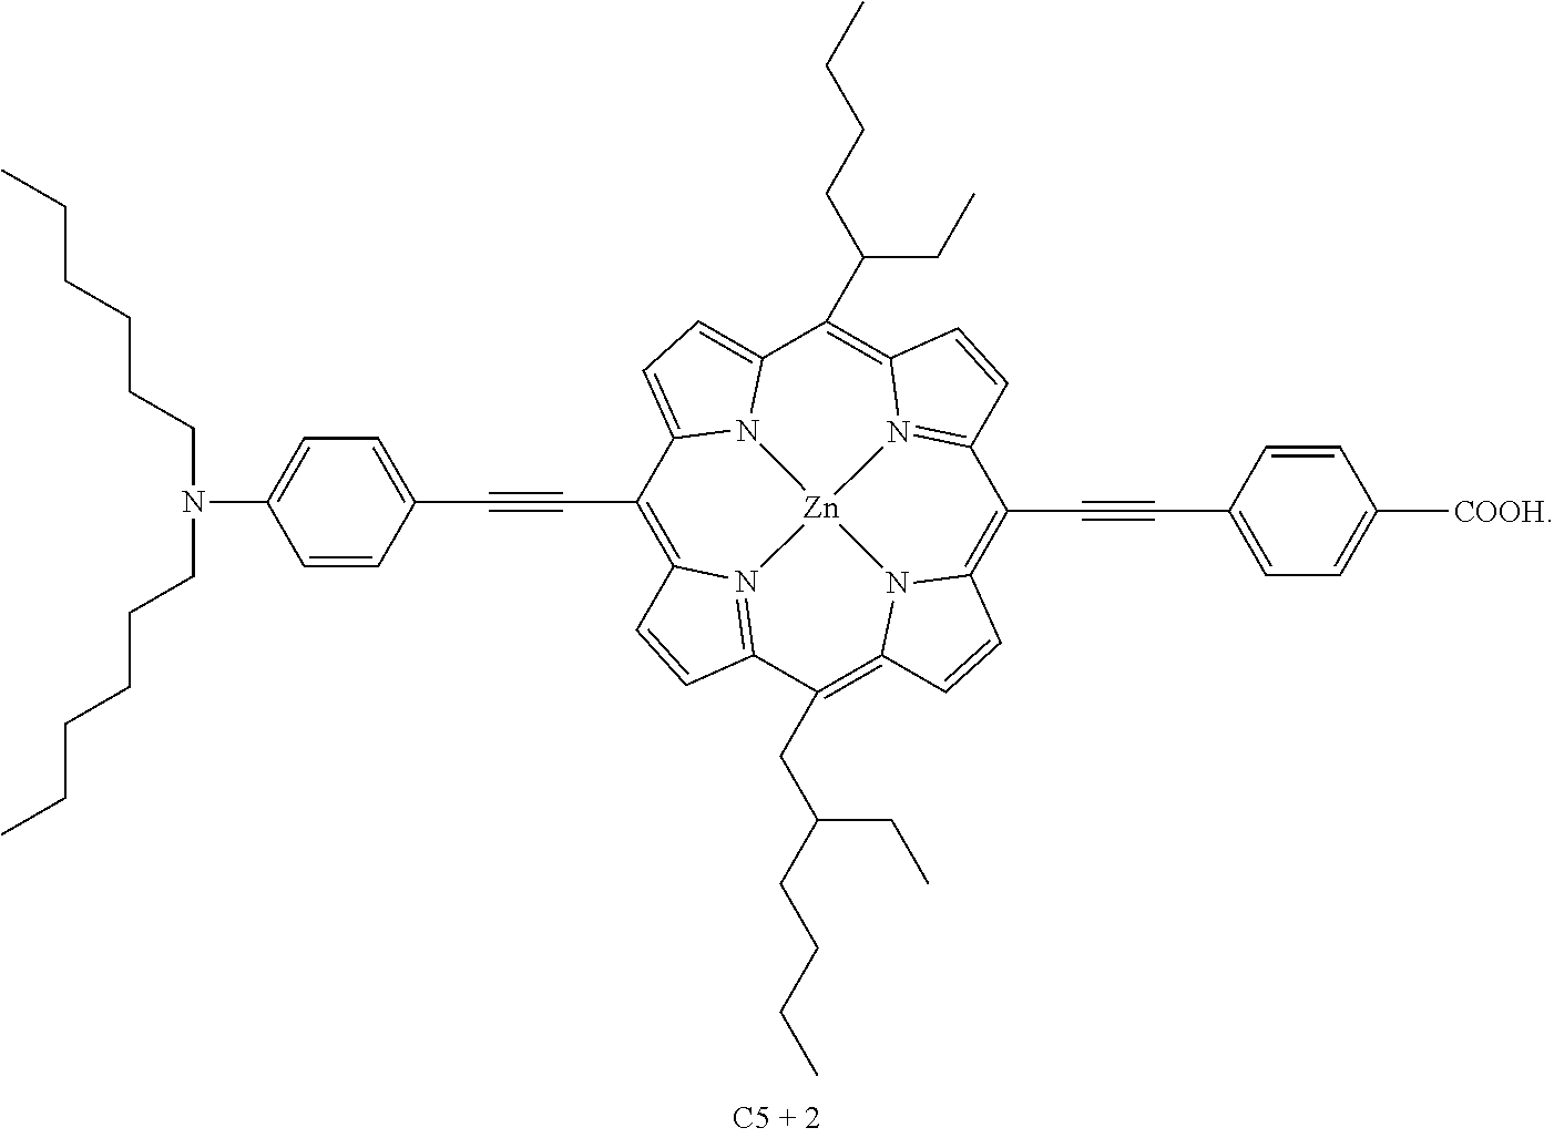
C1(C#CC2=CC=C(N(CCCCCC)CCCCCC)C=C2)=C2N3=C(C=C2)C(CC(CCCC)CC)=C2N4C(=C(C#CC5=CC=C([COOH])C=C5)C5=N6C(=C(C(CCCC)CC)C7=CC=C1N7[Zn]643)C=C5)C=C2
